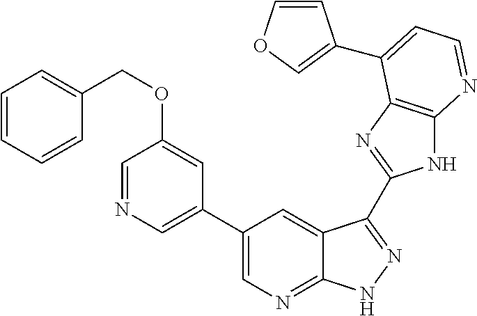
C1(C2=CN=CC(OCC3=CC=CC=C3)=C2)=CN=C2C(=C1)C(C1=NC3=C(N1)N=CC=C3C1=COC=C1)=NN2
